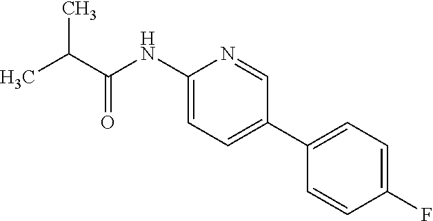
C1(NC(C(C)C)=O)=CC=C(C2=CC=C(F)C=C2)C=N1
